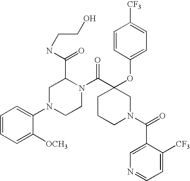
C1=CC=C([OCH3])C(N2CCN(C(C3(OC4=CC=C([CF3])C=C4)CCCN(C(=O)C4=CN=CC=C4[CF3])C3)=O)C(C(=O)NCCO)C2)=C1
